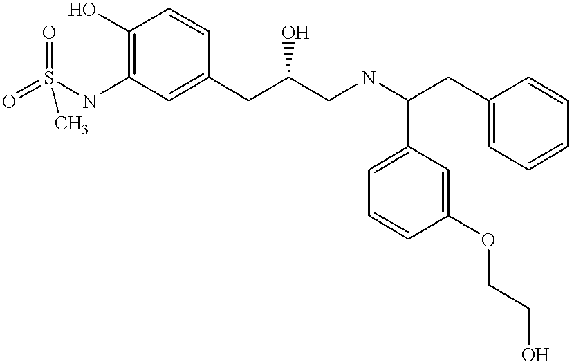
O=S(NC1=C(O)C=CC(CC(CNC(CC2=CC=CC=C2)C2=CC=CC(OCCO)=C2)O)=C1)(=O)C
